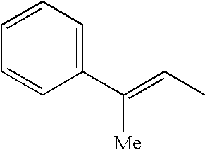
C1(C(=CC)[Me])=CC=CC=C1
